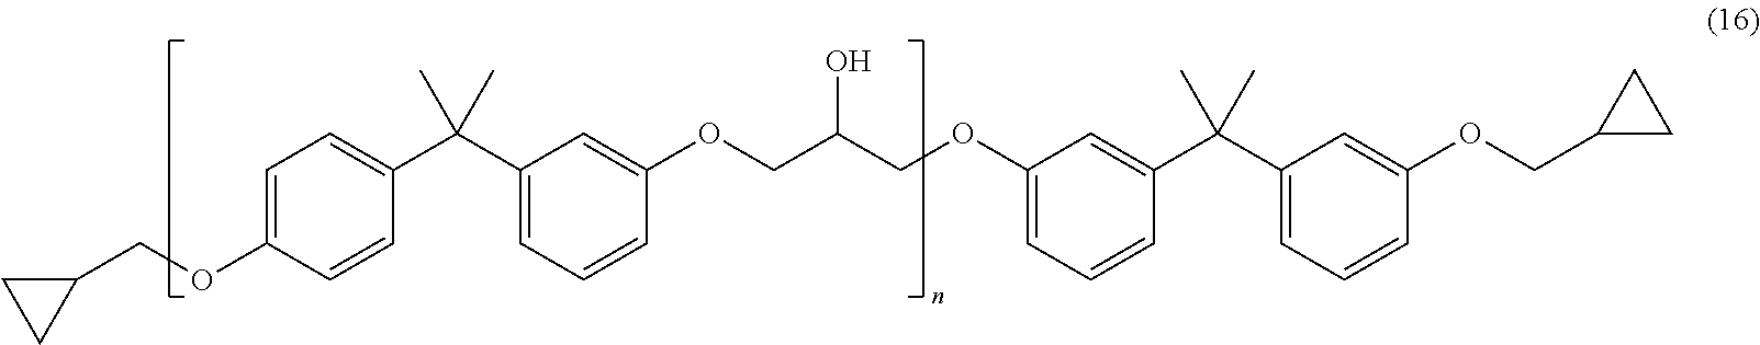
C1=C(OCC2CC2)C=CC(C(C)(C2=CC=CC(OCC(COC3=CC=CC(C(C4=CC=CC(OCC5CC5)=C4)(C)C)=C3)O)=C2)C)=C1
